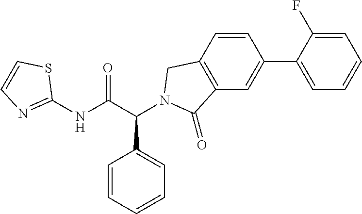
C1(NC(C(C2=CC=CC=C2)N2CC3=C(C=C(C4=CC=CC=C4F)C=C3)C2=O)=O)=NC=CS1
